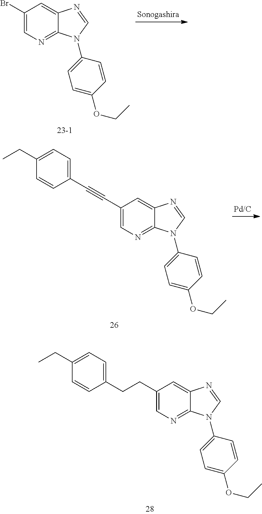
C1(Br)=CN=C2C(=C1)N=CN2C1=CC=C(OCC)C=C1.C1(C#CC2=CC=C(CC)C=C2)=CN=C2C(=C1)N=CN2C1=CC=C(OCC)C=C1.C1(CCC2=CC=C(CC)C=C2)=CN=C2C(=C1)N=CN2C1=CC=C(OCC)C=C1
